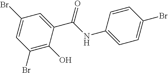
C1(Br)=CC(Br)=C(O)C(C(=O)NC2=CC=C(Br)C=C2)=C1
